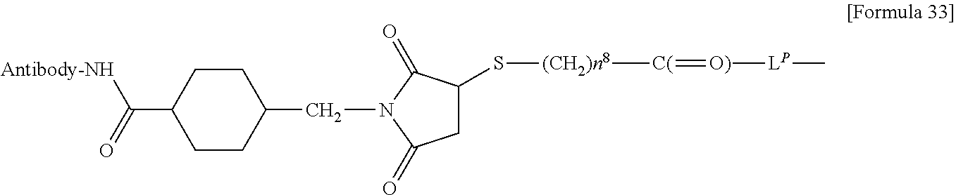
[Antibody-NH]C(C1CCC(CN2C(=O)CC(S[(CH2)n8][C(]=[O)][LP]C)C2=O)CC1)=O
